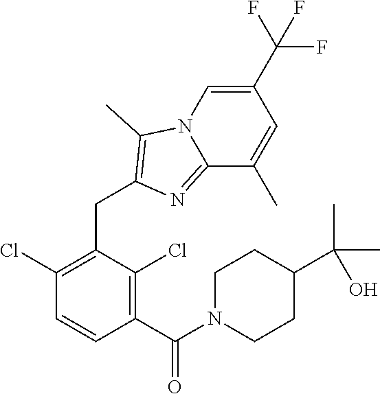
C1(Cl)=C(CC2=C(C)N3C=C(C(F)(F)F)C=C(C)C3=N2)C(Cl)=C(C(N2CCC(C(C)(C)O)CC2)=O)C=C1
